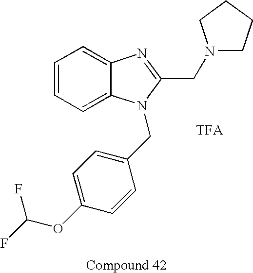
C1=CC=C2C(=C1)N=C(CN1CCCC1)N2CC1=CC=C(OC(F)F)C=C1.[TFA]
